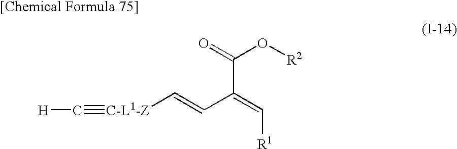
[H]C#[C-L1-Z]C=CC(=C[R1])C(=O)O[R2]
